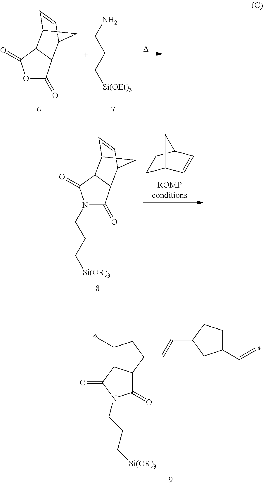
C1(=O)C2C(C(=O)N1CCC[Si(OR)3])C(C)CC2C=CC1CC(C=C)CC1.O1C(=O)C2C(C1=O)C1C=CC2C1.NCCC[Si(OEt)3].[D].N1(CCC[Si(OR)3])C(=O)C2C(C1=O)C1C=CC2C1.C1C2C=CC(C1)C2
